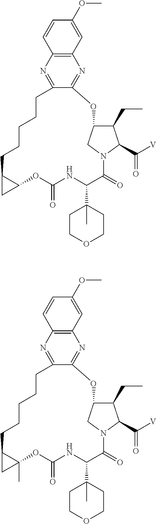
C12=C(N=C3C(=N1)OC1C(CC)C(C([V])=O)N(C(=O)C(C4(C)CCOCC4)NC(=O)OC4C(CCCCC3)C4)C1)C=CC(OC)=C2.C12=C(N=C3C(=N1)OC1C(CC)C(C([V])=O)N(C(=O)C(C4(C)CCOCC4)NC(=O)OC4(C)C(CCCCC3)C4)C1)C=CC(OC)=C2
